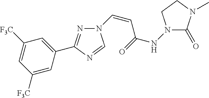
N1=C(C2=CC([F3C])=CC([F3C])=C2)N=CN1C=CC(NN1C(=O)N(C)CC1)=O
